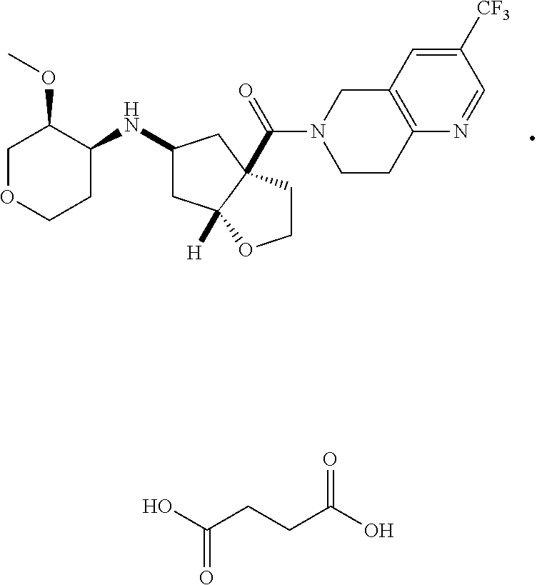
C1([CF3])=CC2=C(N=C1)CCN(C(=O)C13C([H])(CC(NC4C(OC)COCC4)C1)OCC3)C2.C(=O)(O)CCC(O)=O
